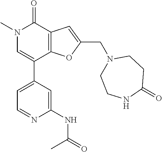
C1(NC(=O)C)=CC(C2=CN(C)C(=O)C3=C2OC(CN2CCNC(=O)CC2)=C3)=CC=N1
